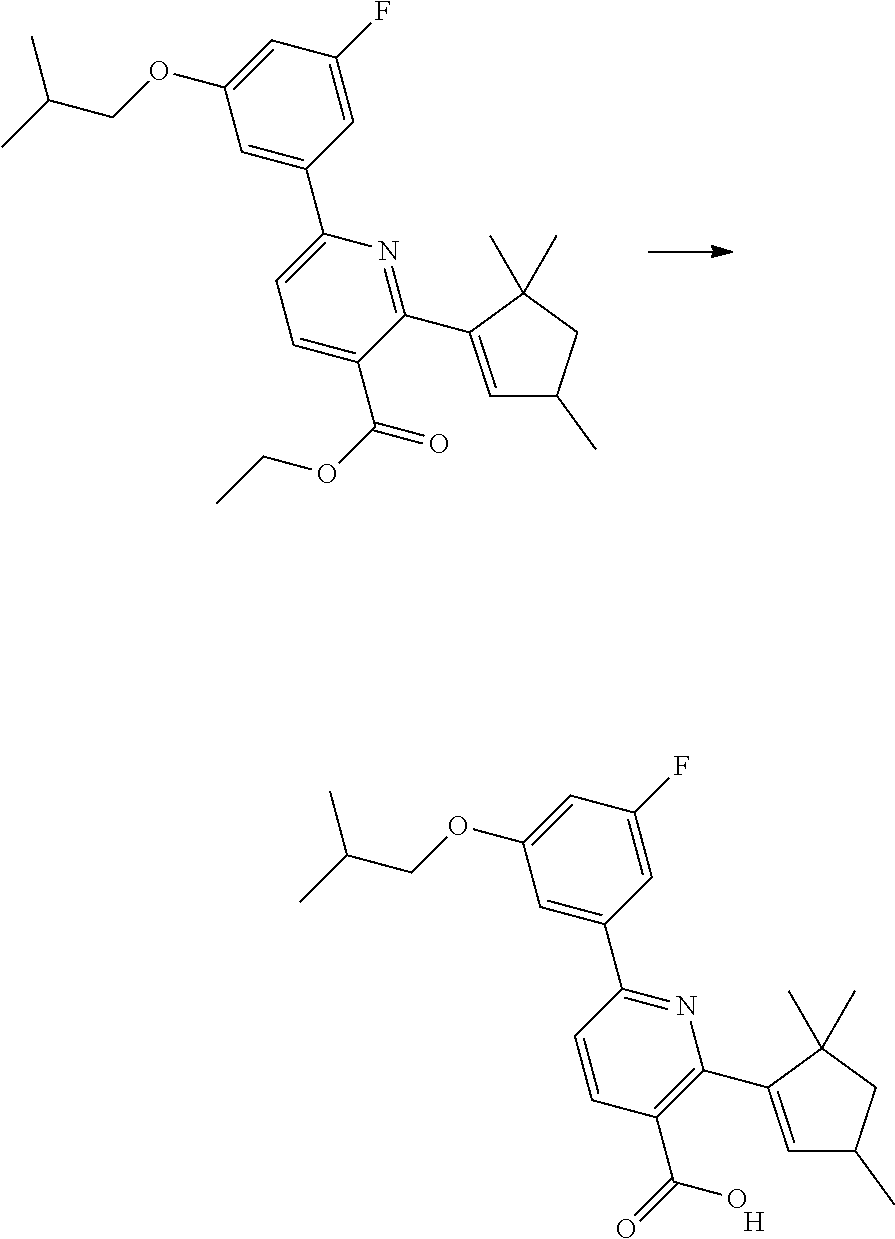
C(C(C)C)OC1=CC(F)=CC(C2=CC=C(C(=O)OCC)C(C3=CC(C)CC3(C)C)=N2)=C1.C(C(C)C)OC1=CC(F)=CC(C2=NC(C3=CC(C)CC3(C)C)=C(C(=O)O)C=C2)=C1.[H]
